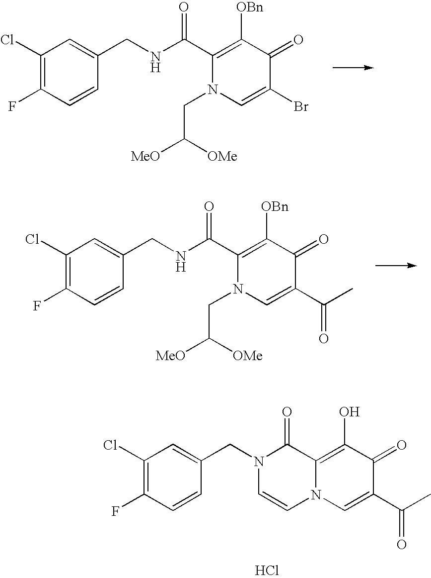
C1(Cl)=C(F)C=CC(CNC(C2=C([OBn])C(=O)C(Br)=CN2CC([MeO])[OMe])=O)=C1.C1(Cl)=C(F)C=CC(CNC(C2=C([OBn])C(=O)C(C(C)=O)=CN2CC([MeO])[OMe])=O)=C1.C1(Cl)=C(F)C=CC(CN2C(=O)C3=C(O)C(=O)C(C(C)=O)=CN3C=C2)=C1.Cl
